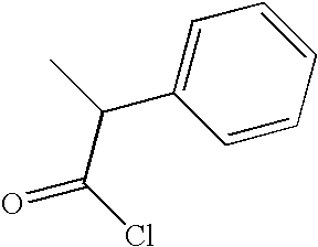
C1=CC=CC=C1C(C)C(Cl)=O
